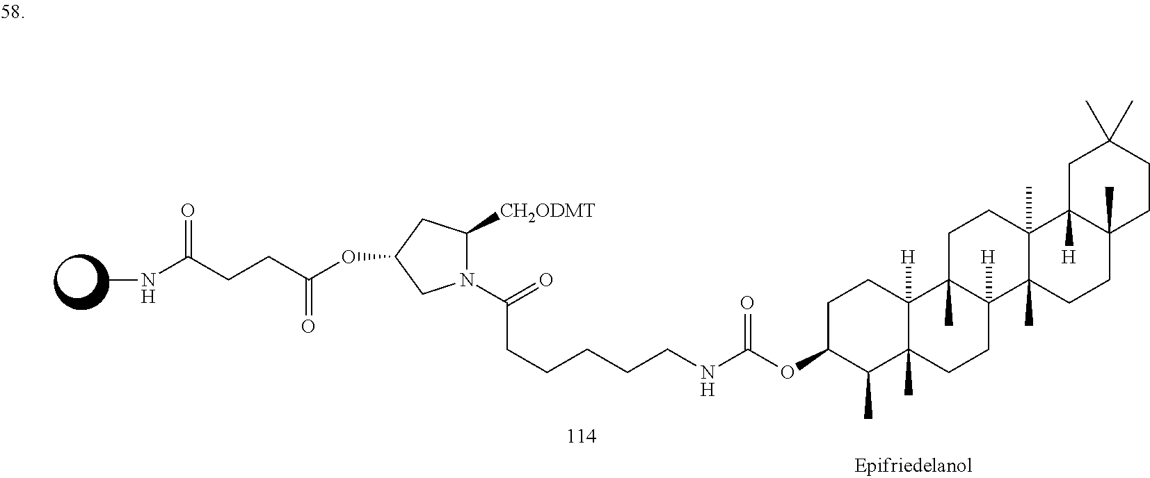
N1(C(CCCCCNC(OC2C(C)C3(C)C([H])(CC2)C2(C)C([H])(CC3)C3(C)C(C)(CC2)C2([H])C(C)(CC3)CCC(C)(C)C2)=O)=O)C([CH2ODMT])CC(OC(CCC(NC)=O)=O)C1
